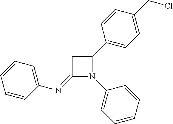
C1=CC=C(N=C2N(C3=CC=CC=C3)C(C3=CC=C(CCl)C=C3)C2)C=C1
